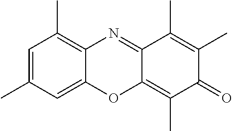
C1=C(C)C=C2C(=C1C)N=C1C(=C(C)C(=O)C(C)=C1C)O2
